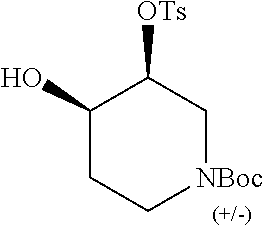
C1(O)CC[NBoc]CC1[OTs]
